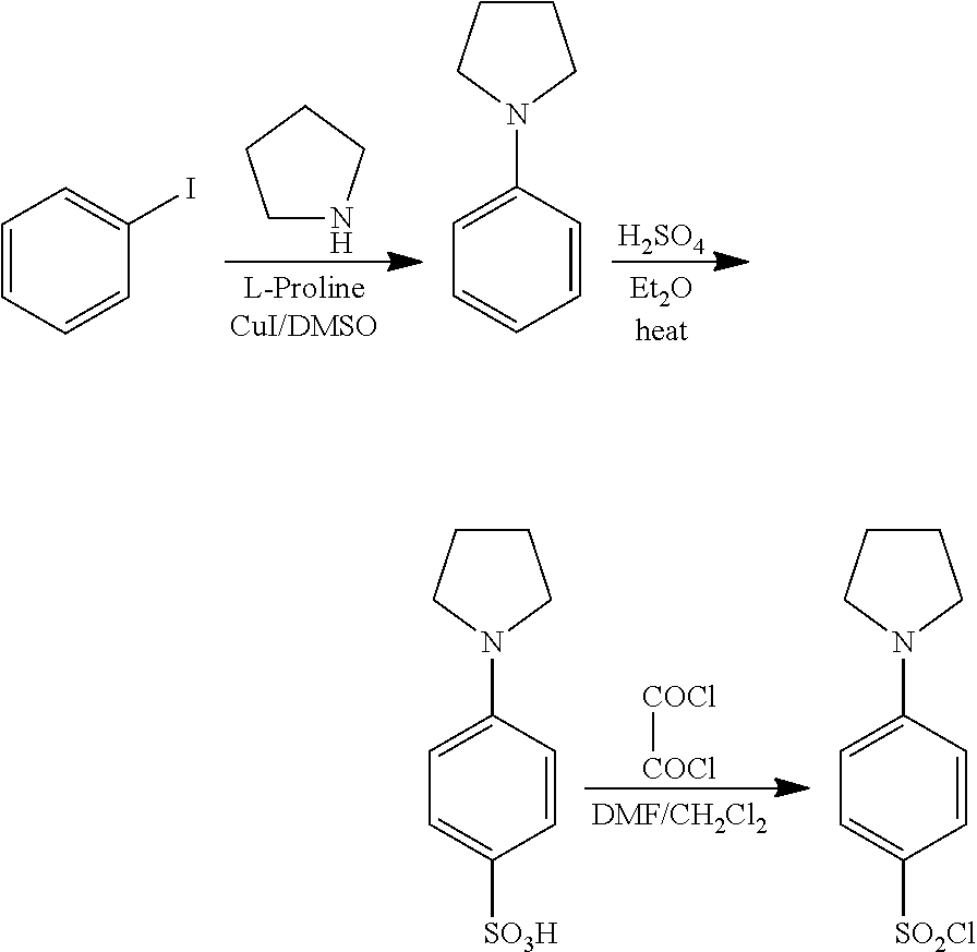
C1NCCC1.[H2SO4].C1=CC=CC(I)=C1.C1=C(N2CCCC2)C=CC=C1.[COCl][COCl].C1=C(N2CCCC2)C=CC([SO3H])=C1.C1=C(N2CCCC2)C=CC([SO2Cl])=C1
